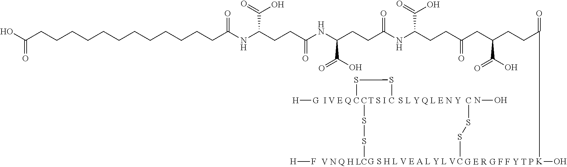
CSSC.[H][G].CSSC.[T S I].CSSC.NO.[H]F.OC(CCCCCCCCCCCCC(NC(CCC(NC(CCC(NC(C(=O)O)CCC(CC(CCC(=O)[K]O)C(O)=O)=O)=O)C(O)=O)=O)C(=O)O)=O)=O
